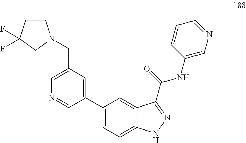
C1(C2=CC(CN3CCC(F)(F)C3)=CN=C2)=CC=C2C(=C1)C(C(=O)NC1=CN=CC=C1)=NN2
